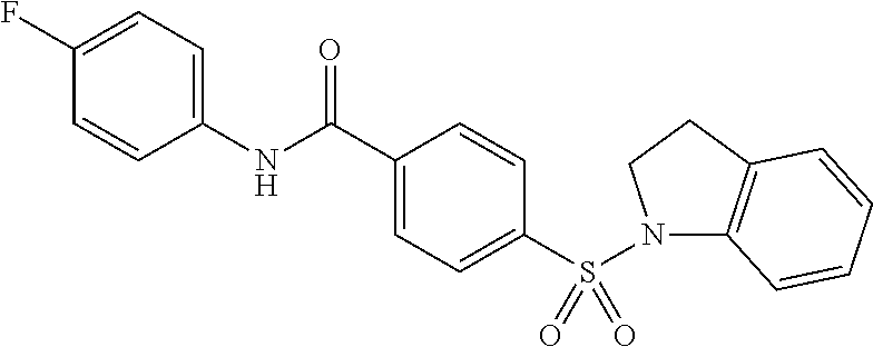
C1=CC(NC(C2=CC=C(S(N3C4=C(CC3)C=CC=C4)(=O)=O)C=C2)=O)=CC=C1F
